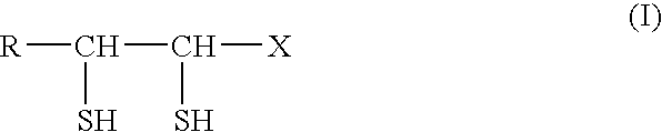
[R]C(C([X])S)S
